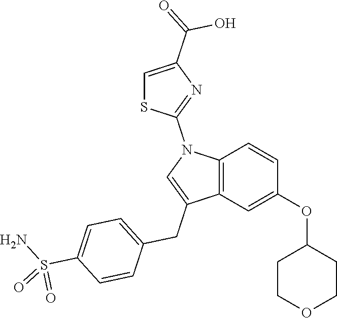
C12=C(C=C(OC3CCOCC3)C=C1)C(CC1=CC=C(S(N)(=O)=O)C=C1)=CN2C1=NC(C(O)=O)=CS1
